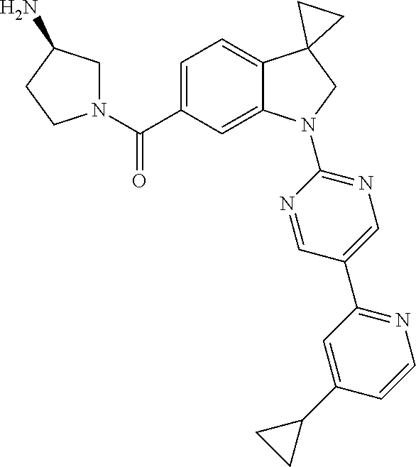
C(C1=CC=C2C(=C1)N(C1=NC=C(C3=NC=CC(C4CC4)=C3)C=N1)CC21CC1)(=O)N1CC(N)CC1
